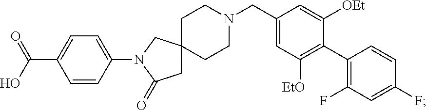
C1=CC(N2C(=O)CC3(C2)CCN(CC2=CC([EtO])=C(C4=C(F)C=C(F)C=C4)C([OEt])=C2)CC3)=CC=C1C(O)=O
